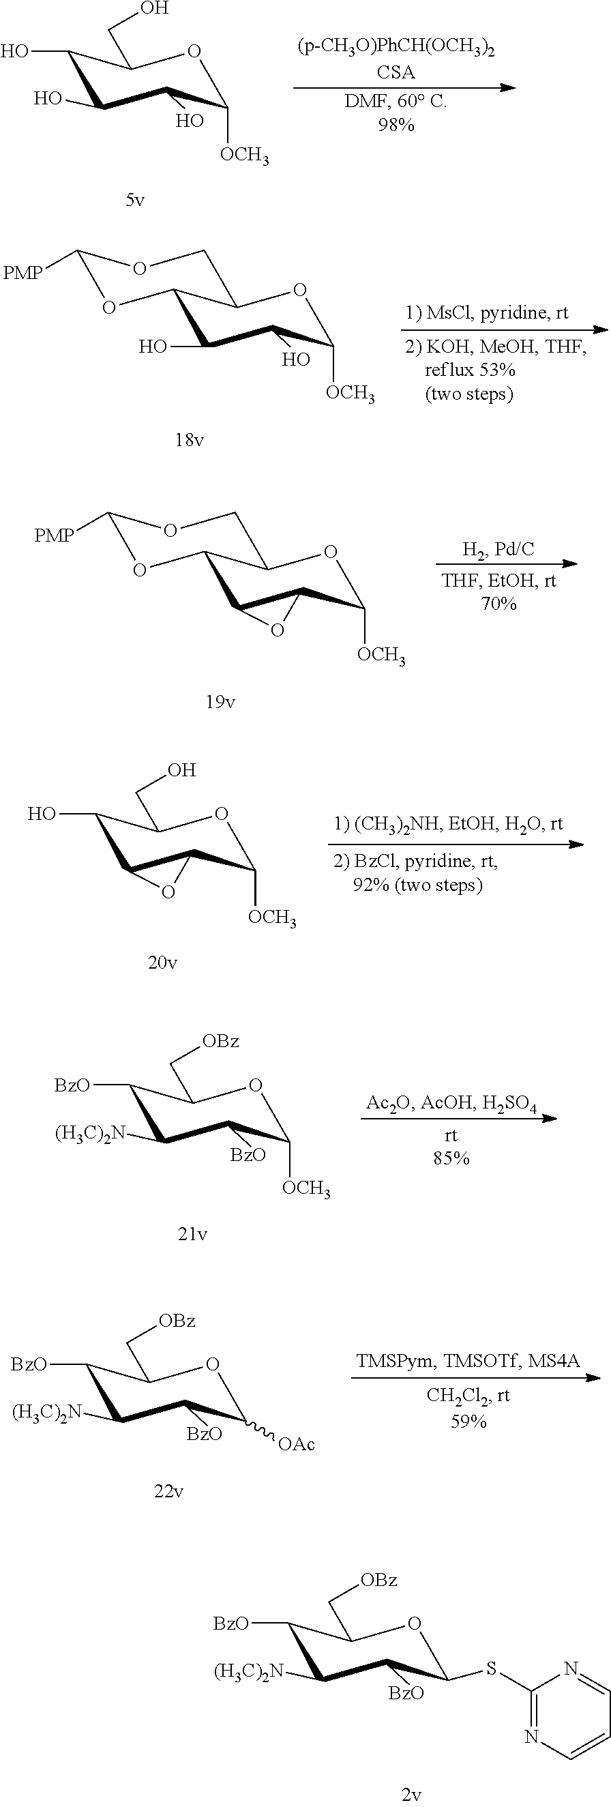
O1C([OCH3])C(O)C(O)C(O)C1CO.O1C([OCH3])C(O)C(O)C2C1COC([PMP])O2.O1C([OCH3])C2C(C3C1COC([PMP])O3)O2.O1C([OCH3])C2OC2C(O)C1CO.O1C([OCH3])C([BzO])C([(H3C)2N])C([BzO])C1C[OBz].O1C([OAc])C([BzO])C([(H3C)2N])C([BzO])C1C[OBz].O1C(SC2=NC=CC=N2)C([BzO])C([(H3C)2N])C([BzO])C1C[OBz]
